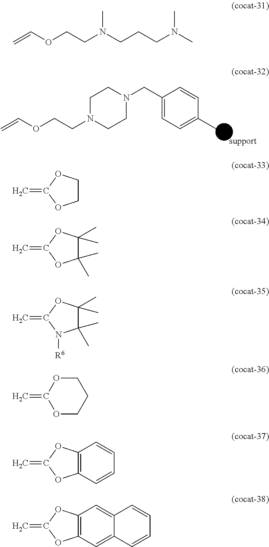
C1(CN2CCN(CCOC=C)CC2)=CC=C(C)C=C1.C=COCCN(CCCN(C)C)C.C1COC(=C)O1.C1(C)(C)C(C)(C)OC(=C)O1.C1(C)(C)C(C)(C)OC(=C)N1[R6].C1OC(=C)OCC1.C12=C(OC(=C)O1)C=CC=C2.C12=C(OC(=C)O1)C=C1C(=C2)C=CC=C1
